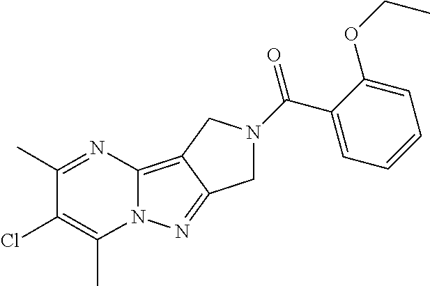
C12=C3C(=NN1C(C)=C(Cl)C(C)=N2)CN(C(C1=CC=CC=C1OCC)=O)C3
